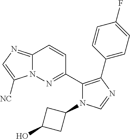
C12=NC=C([NC])N1N=C(C1=C(C3=CC=C(F)C=C3)N=CN1C1CC(O)C1)C=C2
